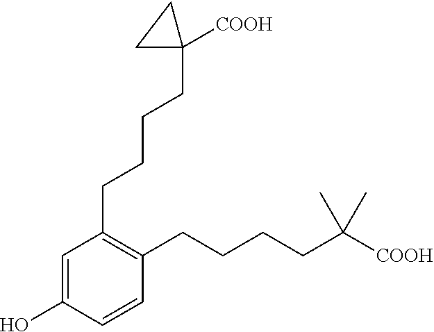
C1(O)=CC(CCCCC2([COOH])CC2)=C(CCCCC(C)(C)[COOH])C=C1
